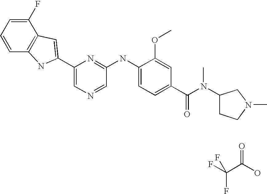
FC(C(O)=O)(F)F.C1(F)=CC=CC2=C1C=C(C1=CN=CC(NC3=CC=C(C(N(C)C4CCN(C)C4)=O)C=C3OC)=N1)N2
